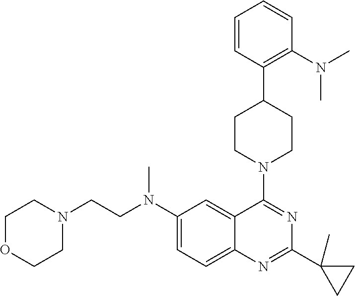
C(N(C1=CC=C2C(=C1)C(N1CCC(C3=C(N(C)C)C=CC=C3)CC1)=NC(C1(C)CC1)=N2)C)CN1CCOCC1
